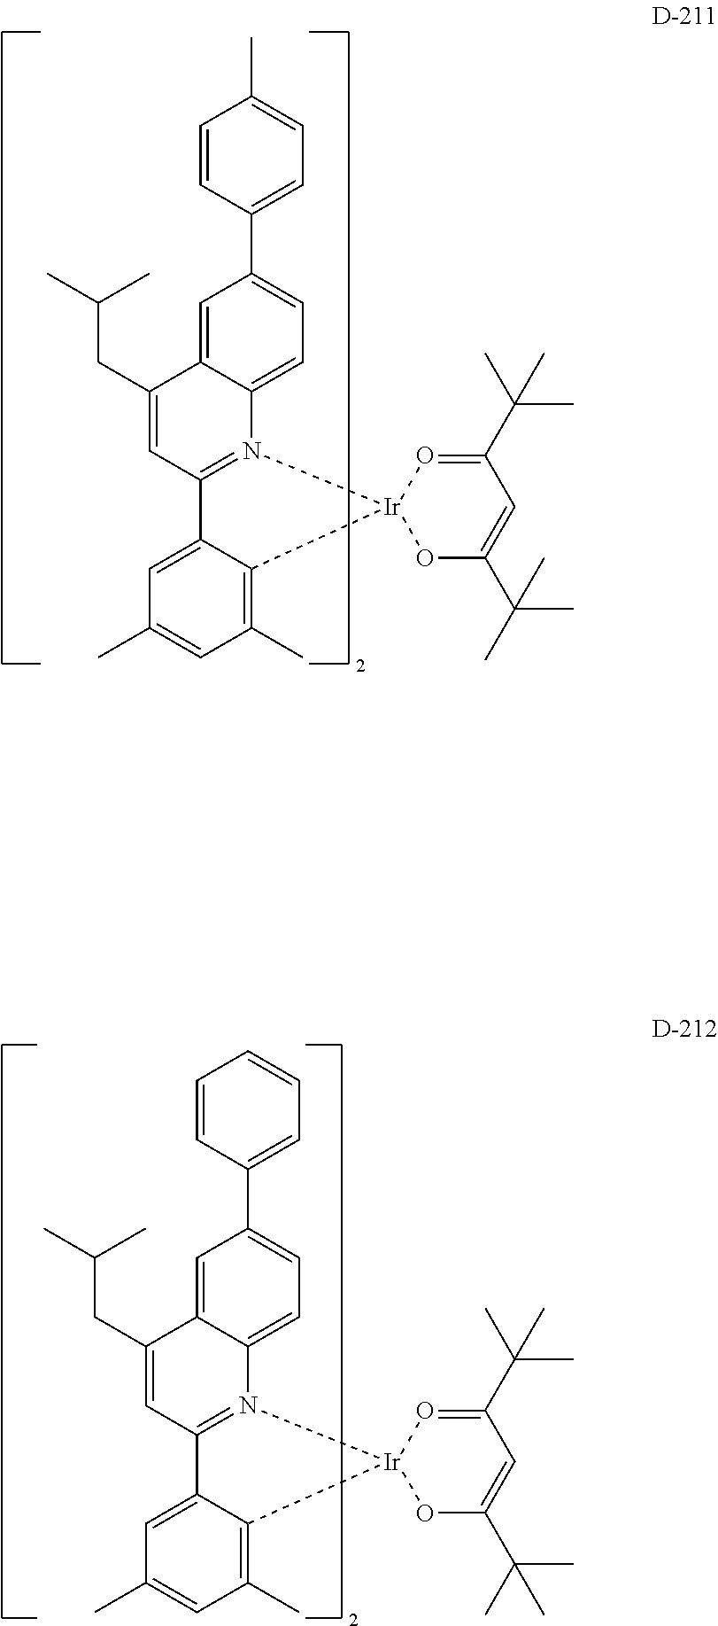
C12=CC(C3=CC=C(C)C=C3)=CC=C1N1=C(C=C2CC(C)C)C2=CC(C)=CC(C)=C2[Ir]12OC(C(C)(C)C)=CC(C(C)(C)C)=O2.C12=CC(C3=CC=CC=C3)=CC=C1N1=C(C=C2CC(C)C)C2=CC(C)=CC(C)=C2[Ir]12OC(C(C)(C)C)=CC(C(C)(C)C)=O2
